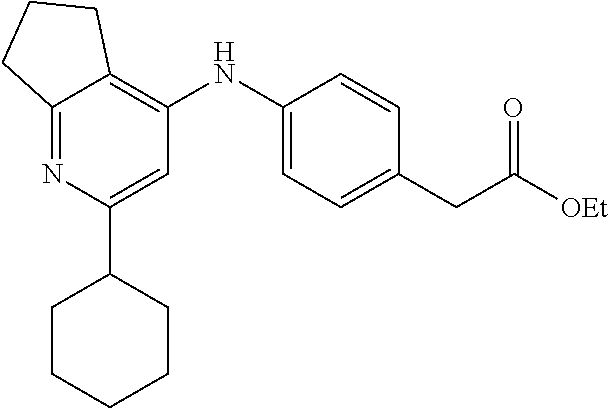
C12=NC(C3CCCCC3)=CC(NC3=CC=C(CC([OEt])=O)C=C3)=C1CCC2
